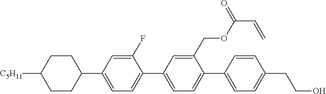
C1CC([C5H11])CCC1C1=CC=C(C2=CC=C(C3=CC=C(CCO)C=C3)C(COC(C=C)=O)=C2)C(F)=C1
